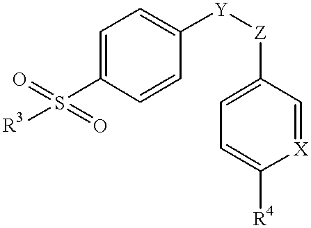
C1=C([Y][Z]C2=CC=C([R4])[X]=C2)C=CC(S(=O)([R3])=O)=C1
